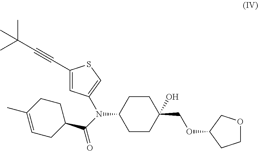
C1CC(COC2CCOC2)(O)CCC1N(C1=CSC(C#CC(C)(C)C)=C1)C(C1CCC(C)=CC1)=O
